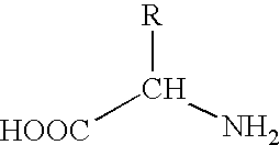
[R]C(N)[HOOC]
